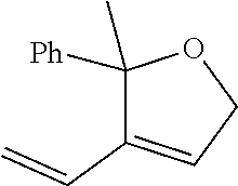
C1([Ph])(C)C(C=C)=CCO1
